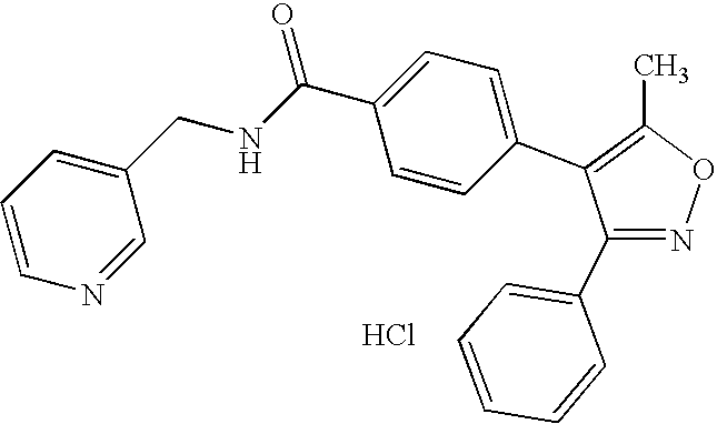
C1(C2=CC=CC=C2)=NOC(C)=C1C1=CC=C(C(NCC2=CC=CN=C2)=O)C=C1.Cl
